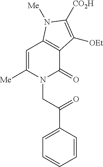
N1(CC(C2=CC=CC=C2)=O)C(=O)C2=C(C=C1[Me])N([Me])C([CO2H])=C2[OEt]
